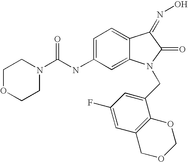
C1OCCN(C(NC2=CC=C3C(=C2)N(CC2=CC(F)=CC4=C2OCOC4)C(=O)C3=NO)=O)C1
